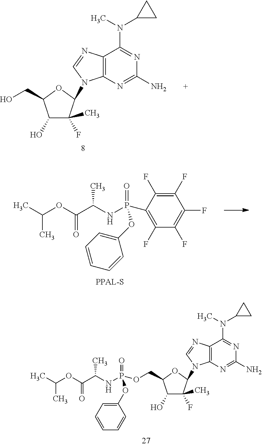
C1(F)=C(F)C(P(NC(C(OC(C)C)=O)C)(=O)OC2=CC=CC=C2)=C(F)C(F)=C1F.C1(O)C(F)(C)C(N2C3=C(C(N(C4CC4)C)=NC(N)=N3)N=C2)OC1CO.CC(OC(C(NP(=O)(OC1=CC=CC=C1)OCC1C(O)C(F)(C)C(N2C3=C(C(N(C)C4CC4)=NC(N)=N3)N=C2)O1)C)=O)C
